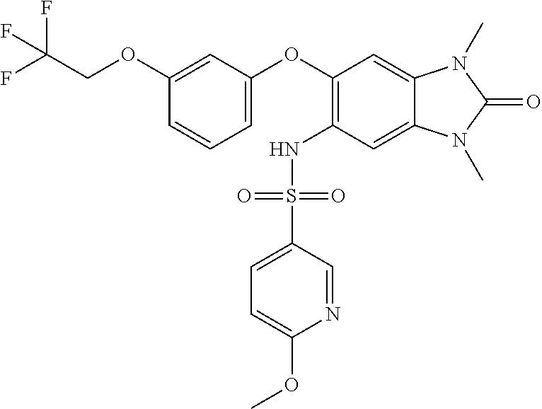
C(COC1=CC(OC2=C(NS(C3=CC=C(OC)N=C3)(=O)=O)C=C3C(=C2)N(C)C(=O)N3C)=CC=C1)(F)(F)F
